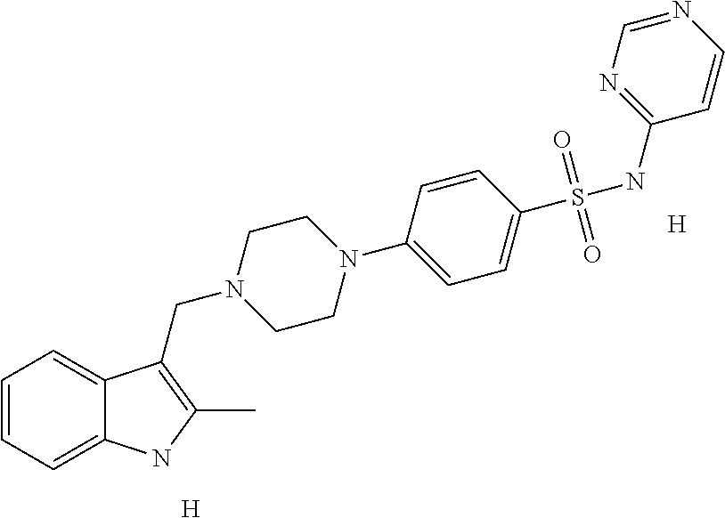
C1=CC=C2C(=C1)C(CN1CCN(C3=CC=C(S(NC4=NC=NC=C4)(=O)=O)C=C3)CC1)=C(C)N2.[H].[H]
